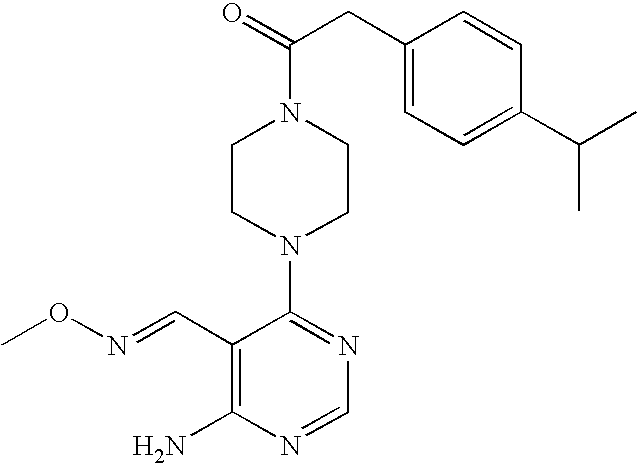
C1CN(C2=NC=NC(N)=C2C=NOC)CCN1C(=O)CC1=CC=C(C(C)C)C=C1
